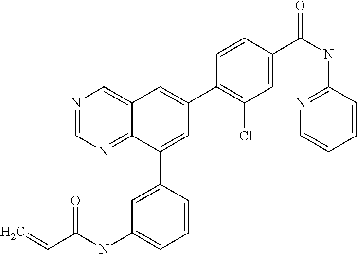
C(NC1=CC=CC(C2=CC(C3=C(Cl)C=C(C(NC4=NC=CC=C4)=O)C=C3)=CC3=CN=CN=C23)=C1)(C=C)=O
